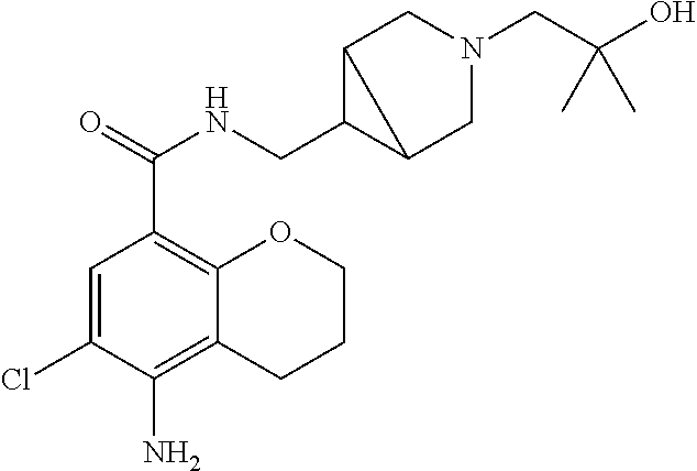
C1=C(Cl)C(N)=C2C(=C1C(=O)NCC1C3CN(CC(O)(C)C)CC13)OCCC2
